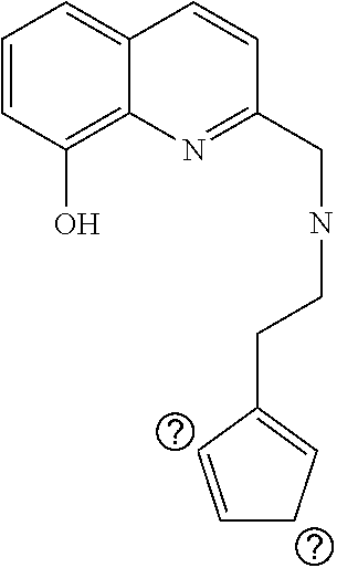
C1=CC(O)=C2C(=C1)C=CC(CNCCC1=CCC=C1)=N2
